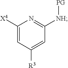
C1=C([X4])N=C([NH][PG])C=C1[R3]
